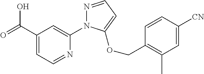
C1(C(=O)O)=CC=NC(N2N=CC=C2OCC2=C(C)C=C([CN])C=C2)=C1
